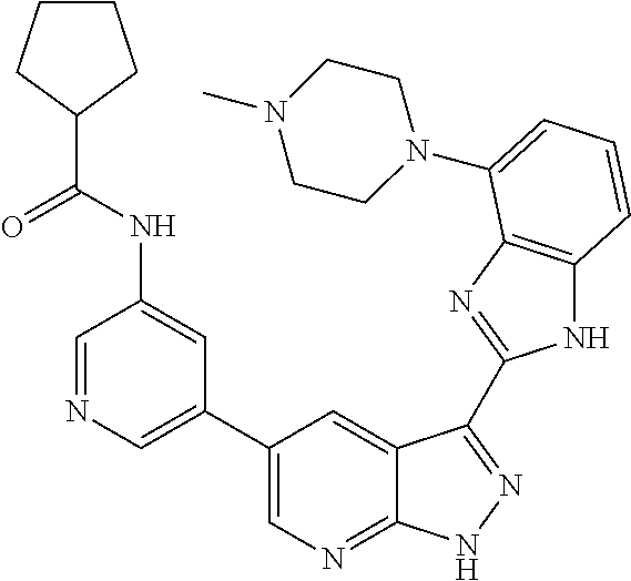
C1(C2=CN=CC(NC(C3CCCC3)=O)=C2)=CN=C2C(=C1)C(C1=NC3=C(N1)C=CC=C3N1CCN(C)CC1)=NN2
